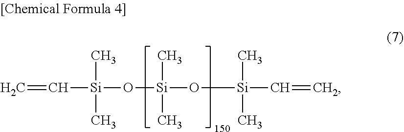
O([Si](O[Si](C=C)(C)C)(C)C)[Si](C)(C)C=C
